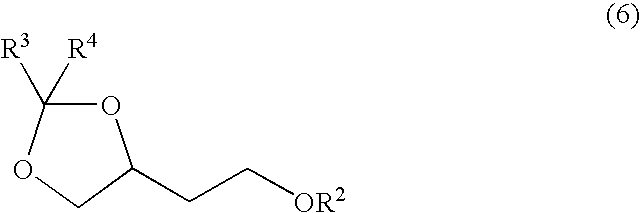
O1C([R3])([R4])OCC1CC[OR2]
